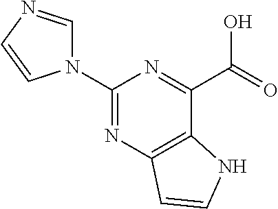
C1(N2C=NC=C2)=NC2=C(C(C(=O)O)=N1)NC=C2
